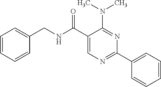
N(C1=NC(C2=CC=CC=C2)=NC=C1C(NCC1=CC=CC=C1)=O)(C)C
